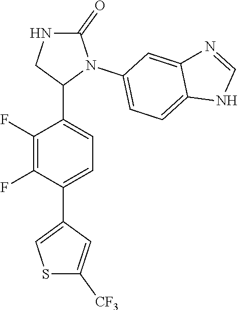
C1(F)=C(F)C(C2=CSC([CF3])=C2)=CC=C1C1N(C2=CC=C3C(=C2)N=CN3)C(=O)NC1
